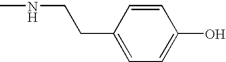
C1(CCNC)=CC=C(O)C=C1
